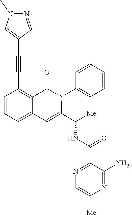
C1=CC=C2C(=C1C#CC1=CN(C)N=C1)C(=O)N(C1=CC=CC=C1)C(C([Me])NC(=O)C1=NC=C([Me])N=C1N)=C2
